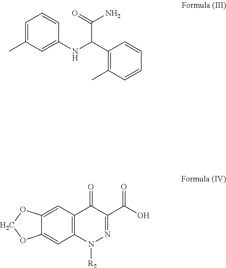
C1=C(C)C=C(NC(C2=C(C)C=CC=C2)C(=O)N)C=C1.C12=C(C=C3C(=C1)OCO3)C(=O)C(C(O)=O)=NN2[R2]
